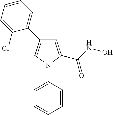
C1=C(C(NO)=O)N(C2=CC=CC=C2)C=C1C1=CC=CC=C1Cl
